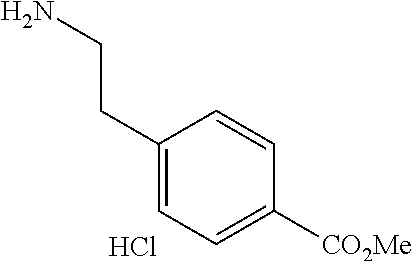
C1(CCN)=CC=C([CO2Me])C=C1.Cl
